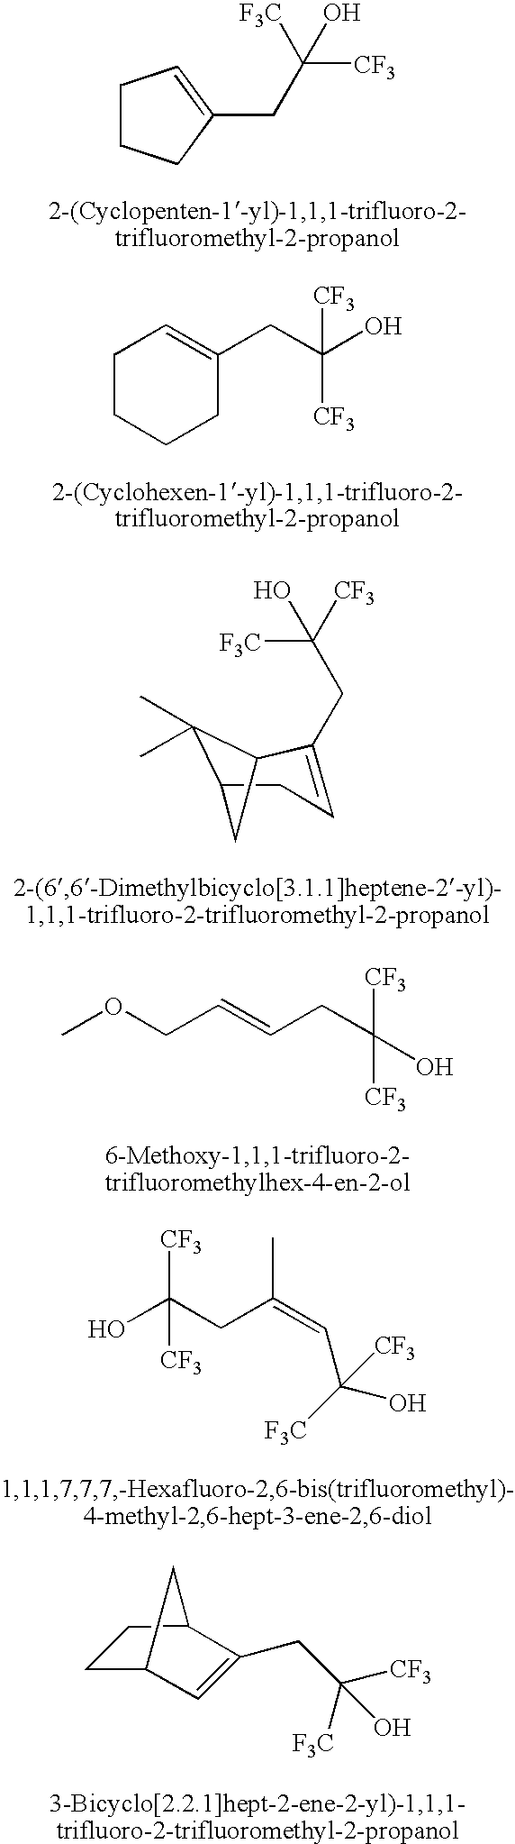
C1CCC(CC([CF3])([F3C])O)=C1.C1CCCC(CC(O)([CF3])[CF3])=C1.C1(C)(C)C2CC=C(CC([CF3])([F3C])O)C1C2.COCC=CCC(O)([CF3])[CF3].OC(CC(=CC(O)([F3C])[CF3])C)([CF3])[CF3].C1C2C=C(CC([CF3])([F3C])O)C(C1)C2
